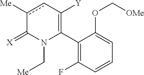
C1(C2=C([Y])cc([Me])C(=[X])N2C[Me])=C(F)C=CC=C1OC[OMe]
